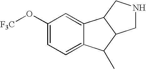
C1(O[F3C])=CC=C2C(=C1)C1C(C2C)CNC1
